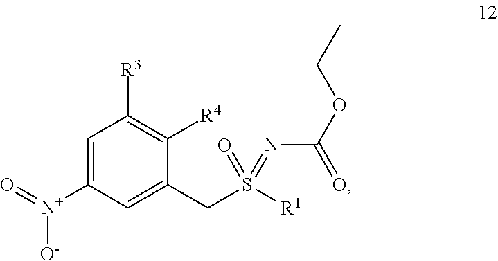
C1([R4])=C([R3])C=C([N+](=O)[O-])C=C1CS([R1])(=O)=NC(OCC)=O
